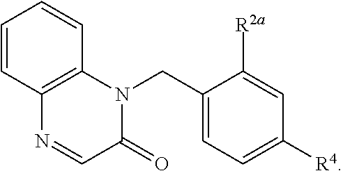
C1=CC2=C(C=C1)N(CC1=CC=C([R4])C=C1[R2a])C(=O)C=N2
